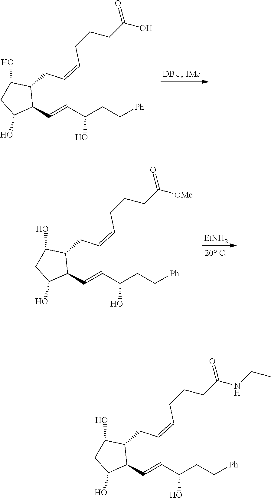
OC(C=CC1C(CC=CCCCC(O)=O)C(O)CC1O)CC[Ph].[EtNH2].OC(C=CC1C(CC=CCCCC([OMe])=O)C(O)CC1O)CC[Ph].OC(C=CC1C(CC=CCCCC(NCC)=O)C(O)CC1O)CC[Ph]
